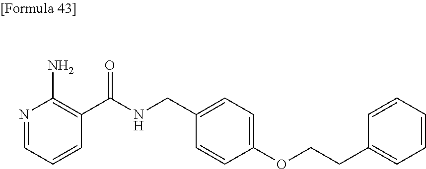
N1=CC=CC(C(NCC2=CC=C(OCCC3=CC=CC=C3)C=C2)=O)=C1N
